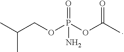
C(COP(OC(C)=O)(=O)N)(C)C
